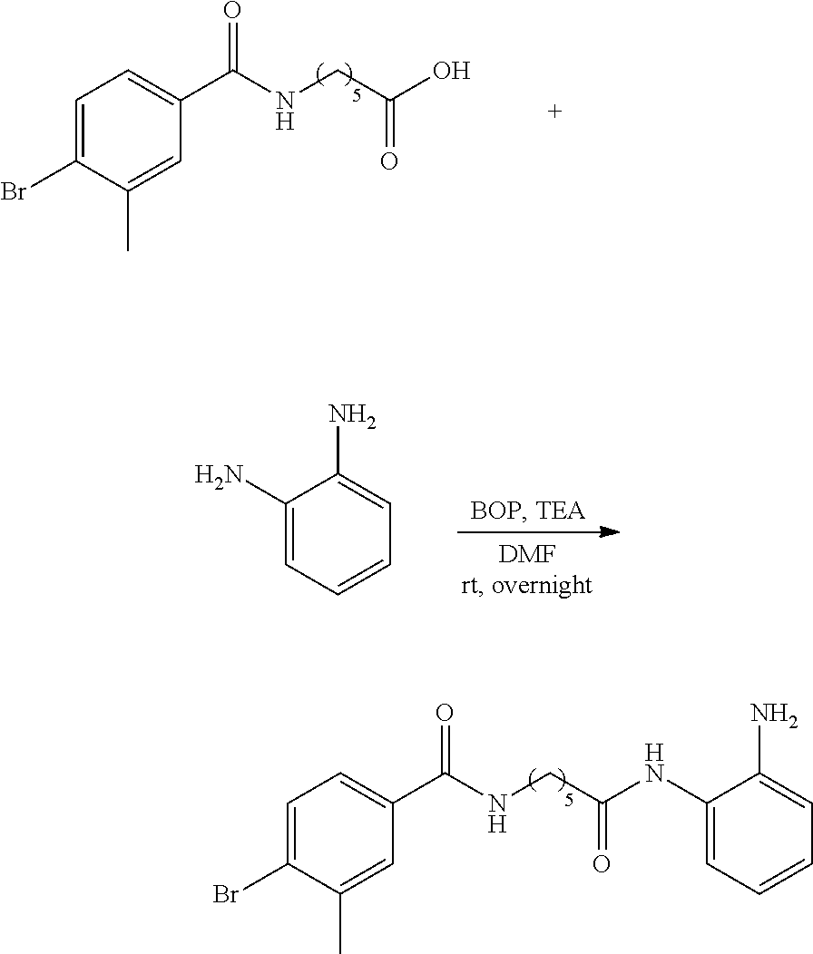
C(=O)(O)CNC(C1=CC=C(Br)C(C)=C1)=O.C1(N)=CC=CC=C1N.C(=O)(CNC(C1=CC=C(Br)C(C)=C1)=O)NC1=CC=CC=C1N
